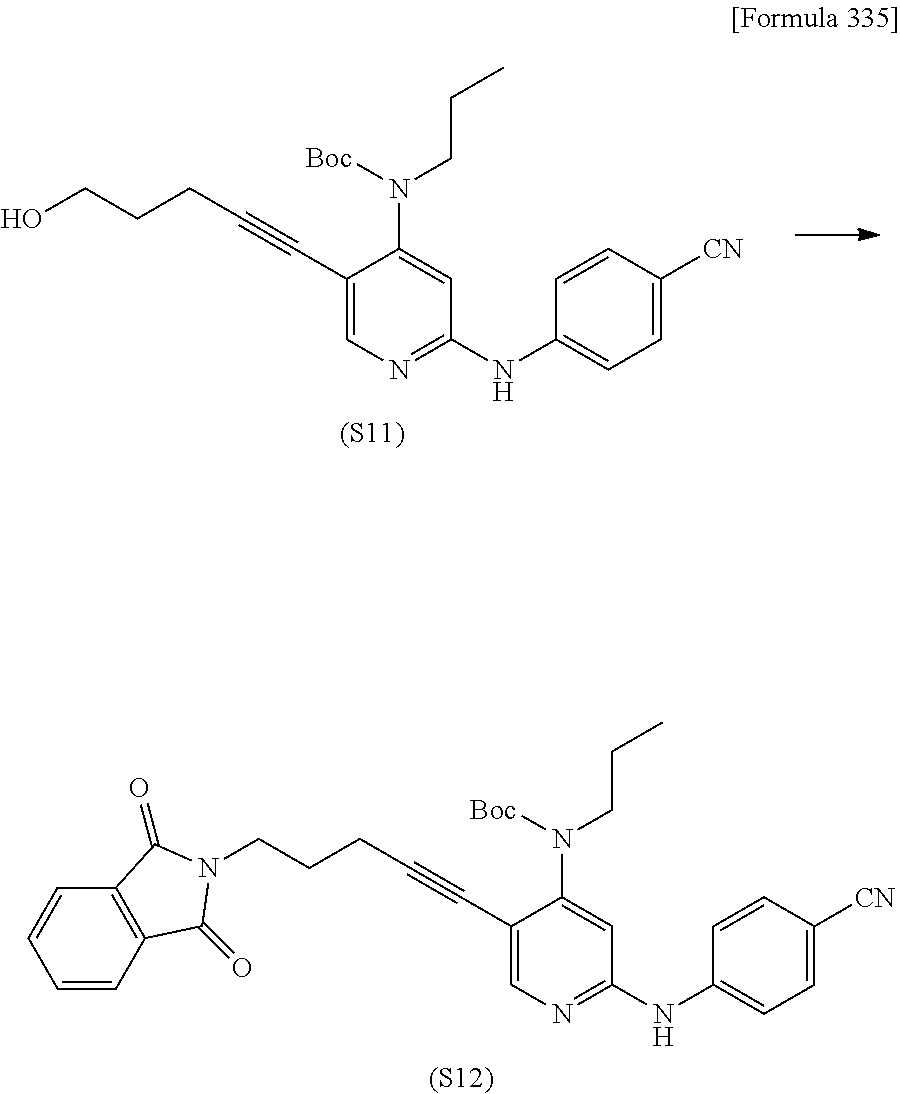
C1(C#CCCCN2C(=O)C3=C(C=CC=C3)C2=O)=CN=C(NC2=CC=C([CN])C=C2)C=C1N(CCC)[Boc].[(S12)].C1(C#CCCCO)=CN=C(NC2=CC=C([CN])C=C2)C=C1N(CCC)[Boc].[(S11)]
